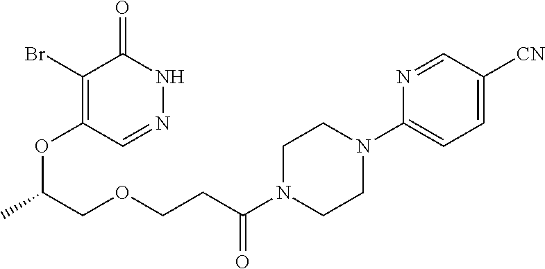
C1(Br)=C(OC(COCCC(N2CCN(C3=CC=C([CN])C=N3)CC2)=O)C)C=NNC1=O
